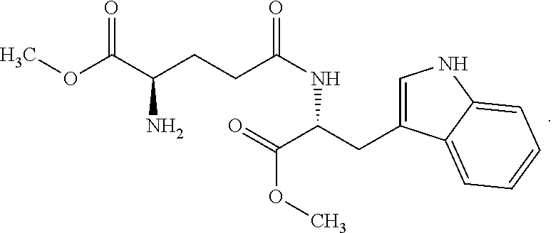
C1=C(CC(C(=O)OC)NC(CCC(C(OC)=O)N)=O)C2=CC=CC=C2N1
